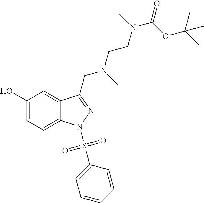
C1(O)=CC=C2C(=C1)C(CN(C)CCN(C(OC(C)(C)C)=O)C)=NN2S(C1=CC=CC=C1)(=O)=O
